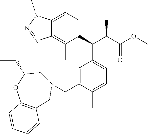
C1=C(CN2CC3=C(OC(CC)C2)C=CC=C3)C(C)=CC=C1C(C(C(=O)OC)C)C1=CC=C2C(=C1C)N=NN2C
